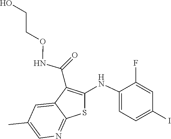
C1(F)=CC(I)=CC=C1NC1=C(C(NOCCO)=O)C2=CC(C)=CN=C2S1
